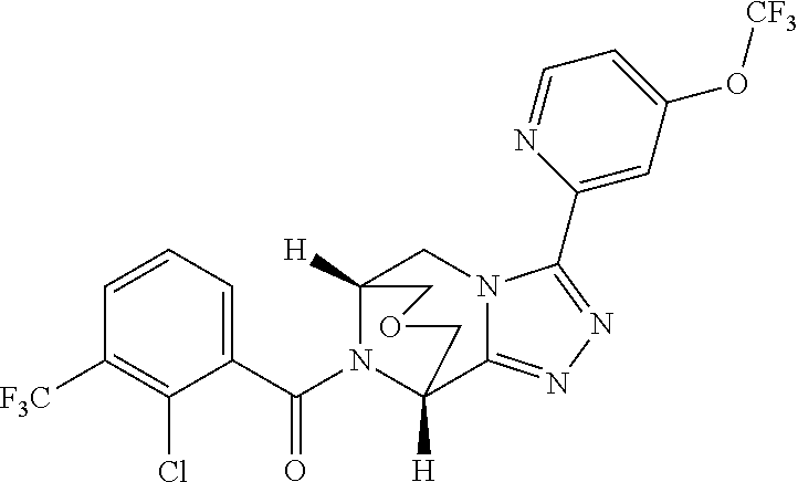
C1=CC=C(C(N2C3([H])C4=NN=C(C5=CC(O[CF3])=CC=N5)N4CC2([H])COC3)=O)C(Cl)=C1[F3C]
